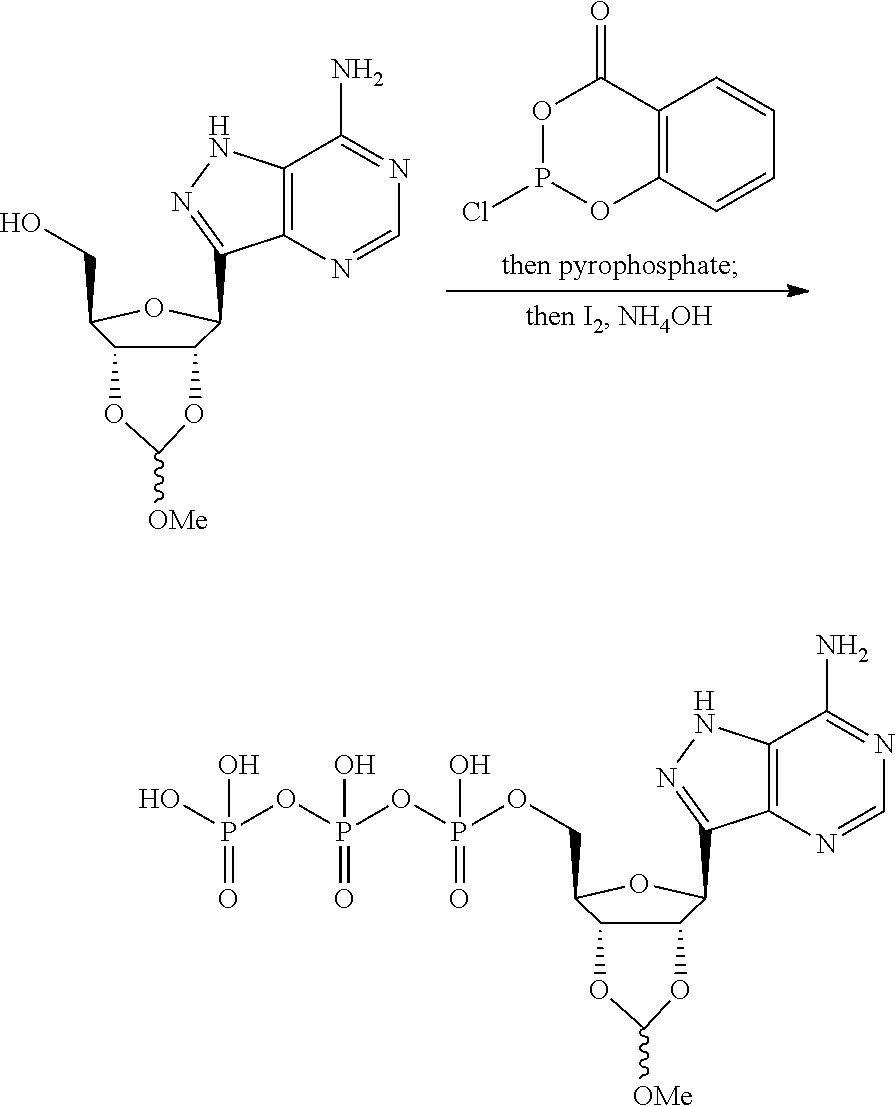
C12=C(C=CC=C1)OP(Cl)OC2=O.C12=C(N=CN=C1N)C(C1C3C(C(CO)O1)OC([OMe])O3)=NN2.C12=C(N=CN=C1N)C(C1OC(COP(=O)(OP(=O)(OP(=O)(O)O)O)O)C3C1OC([OMe])O3)=NN2
